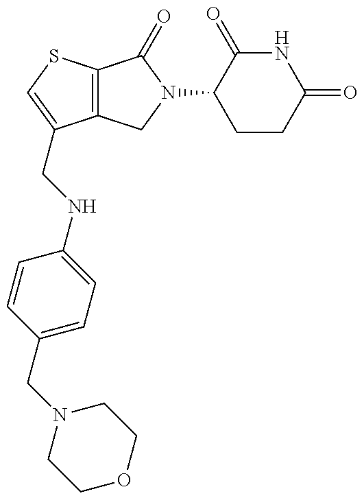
C12=C(SC=C1CNC1=CC=C(CN3CCOCC3)C=C1)C(=O)N(C1CCC(=O)NC1=O)C2
